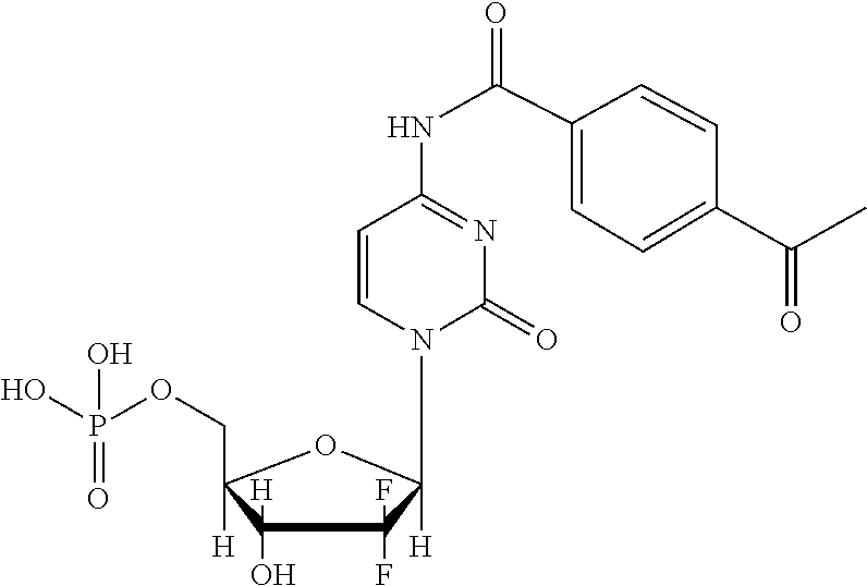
C1=C(C(=O)NC2=NC(=O)N(C3([H])C(F)(F)C(O)([H])C(COP(=O)(O)O)([H])O3)C=C2)C=CC(C(=O)C)=C1
